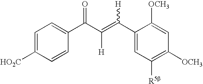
C1=C([HO2C])C=CC(C(C(=C(C2=CC([R5b])=C([OCH3])C=C2[OCH3])[H])[H])=O)=C1
